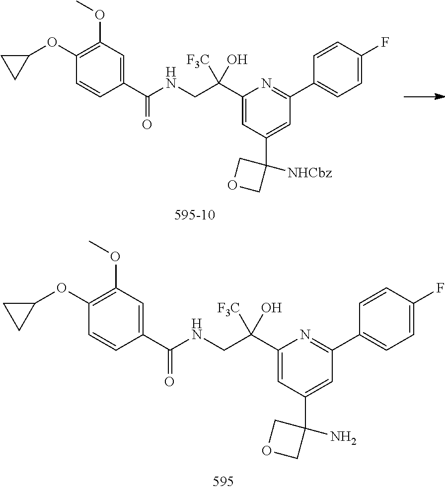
C1(C(CNC(=O)C2=CC(OC)=C(OC3CC3)C=C2)(O)[F3C])=CC(C2([NHCbz])COC2)=CC(C2=CC=C(F)C=C2)=N1.C1(C(CNC(=O)C2=CC(OC)=C(OC3CC3)C=C2)(O)[F3C])=CC(C2(N)COC2)=CC(C2=CC=C(F)C=C2)=N1
